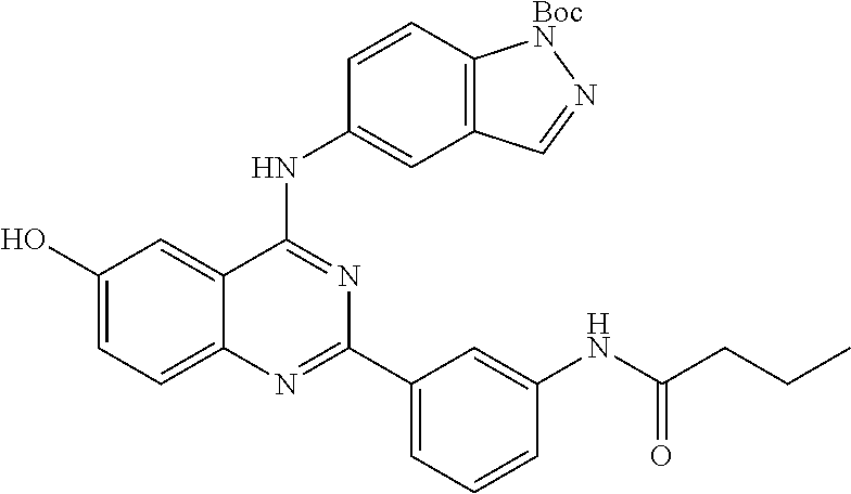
C1(O)=CC=C2C(=C1)C(NC1=CC3=C(C=C1)[BocN]N=C3)=NC(C1=CC=CC(NC(CCC)=O)=C1)=N2
